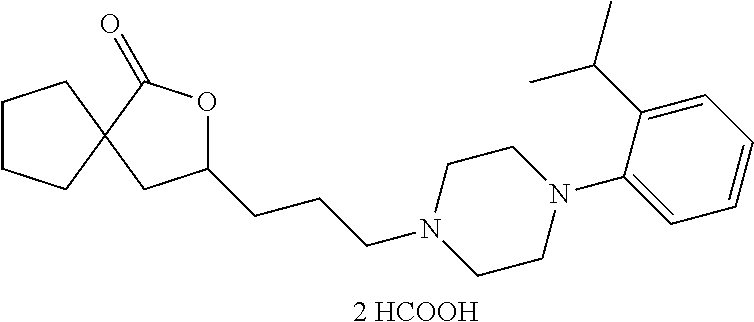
[2 HCOOH].C1CCC2(C1)CC(CCCN1CCN(C3=CC=CC=C3C(C)C)CC1)OC2=O
